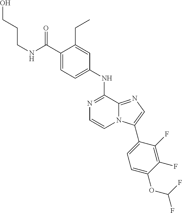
C1(C(NCCCO)=O)=CC=C(NC2=NC=CN3C2=NC=C3C2=CC=C(OC(F)F)C(F)=C2F)C=C1CC
